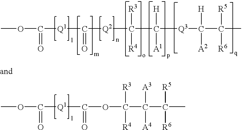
COC([Q1]C([Q2]C(C([Q3]C(C(C)([R5])[R6])([H])[A2])([A1])[H])([R3])[R4])=O)=O.COC([Q1]C(OC(C(C(C)([R5])[R6])([A3])[A4])([R3])[R4])=O)=O
